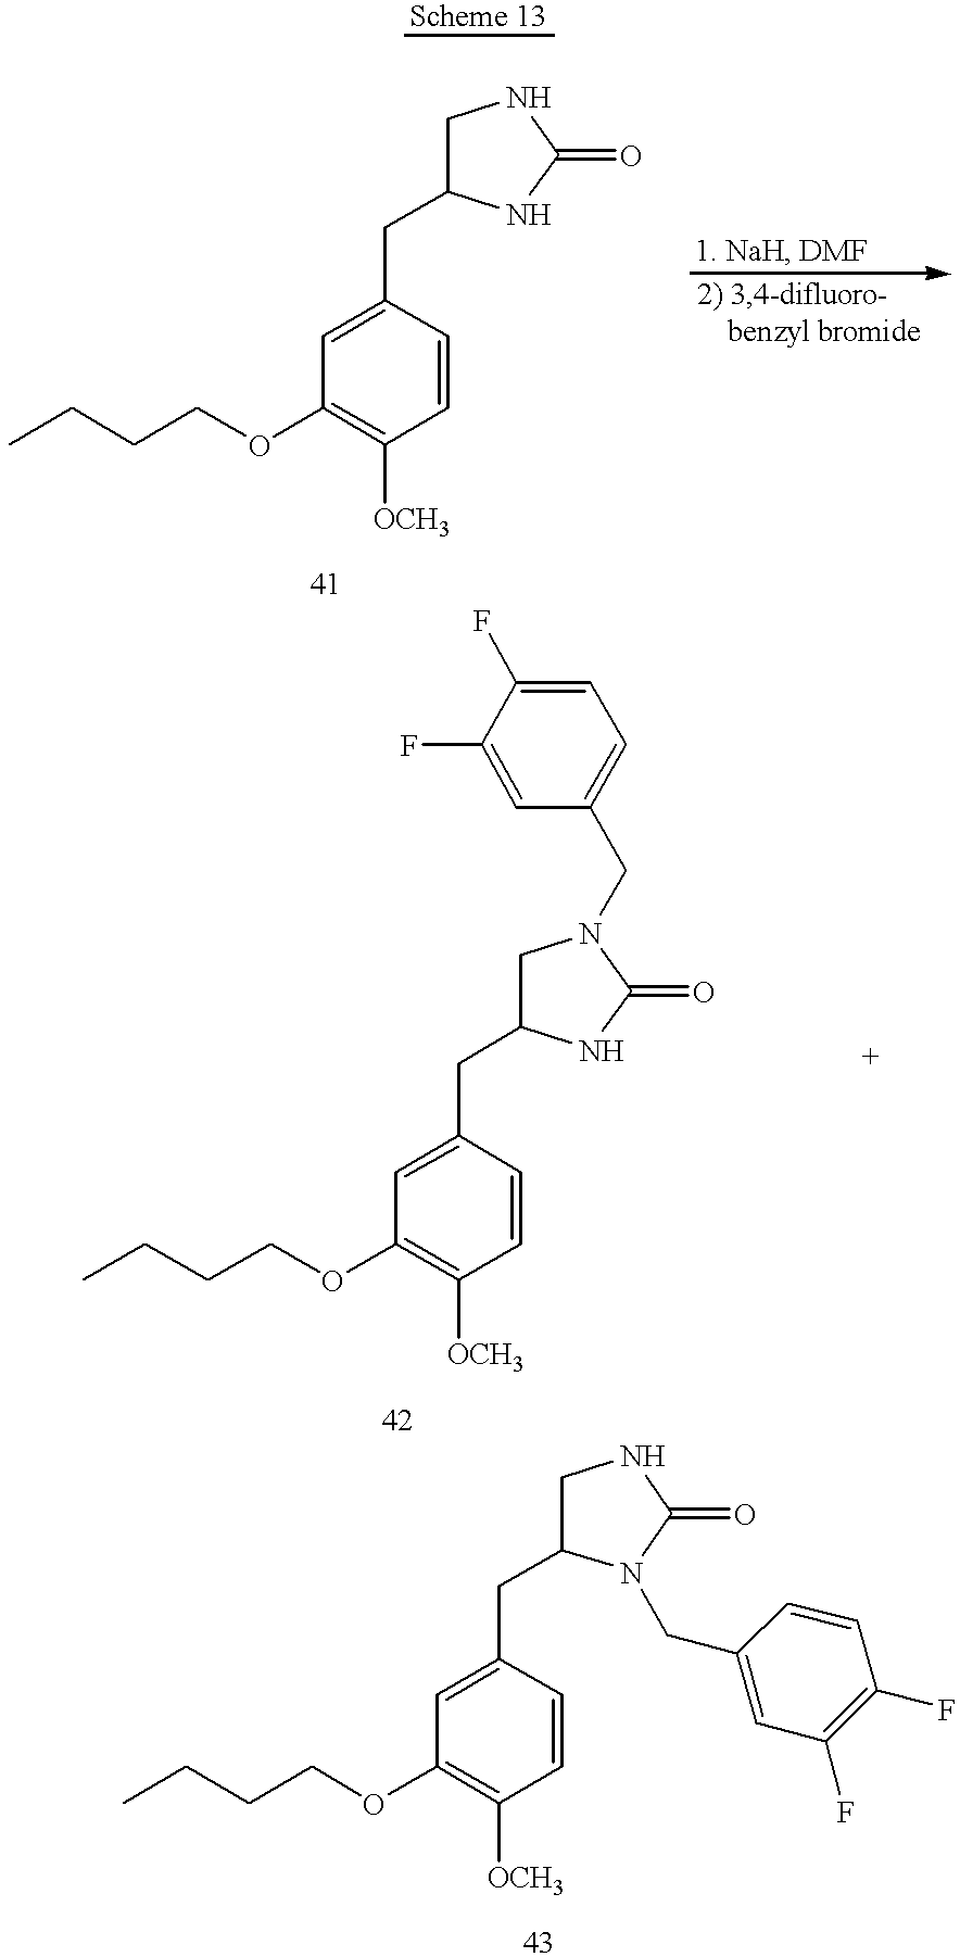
CCCCOC1=C([OCH3])C=CC(CC2CNC(=O)N2)=C1.CCCCOC1=C([OCH3])C=CC(CC2CN(CC3=CC=C(F)C(F)=C3)C(=O)N2)=C1.CCCCOC1=C([OCH3])C=CC(CC2CNC(=O)N2CC2=CC(F)=C(F)C=C2)=C1
